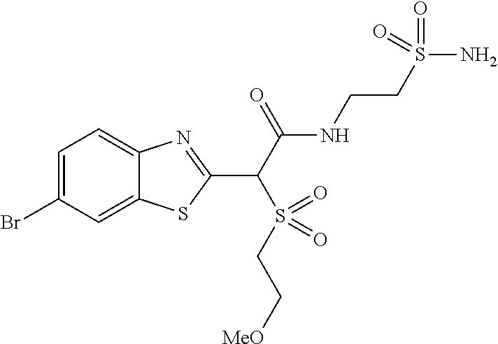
C1(Br)=CC=C2C(=C1)SC(C(C(NCCS(N)(=O)=O)=O)S(=O)(CC[MeO])=O)=N2
